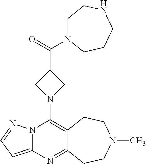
N12C(=CC=N1)N=C1C(=C2N2CC(C(=O)N3CCNCCC3)C2)CCN(C)CC1
